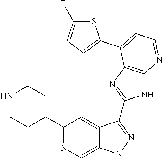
C1(C2=NC=C3C(=C2)C(C2=NC4=C(N2)N=CC=C4C2=CC=C(F)S2)=NN3)CCNCC1
